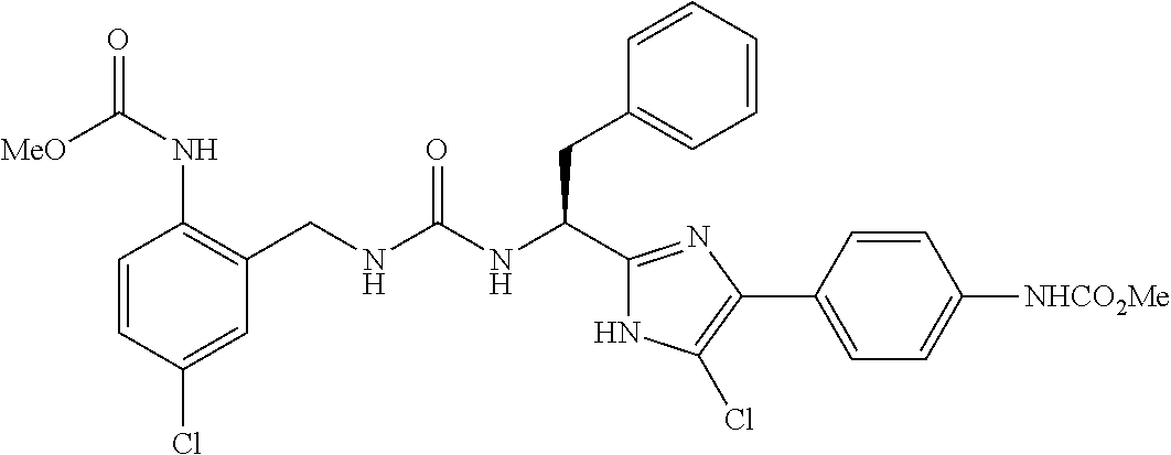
C1(Cl)=CC(CNC(NC(CC2=CC=CC=C2)C2=NC(C3=CC=C([NHCO2Me])C=C3)=C(Cl)N2)=O)=C(NC(=O)[MeO])C=C1
